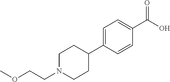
C1(C2CCN(CCOC)CC2)=CC=C(C(O)=O)C=C1
